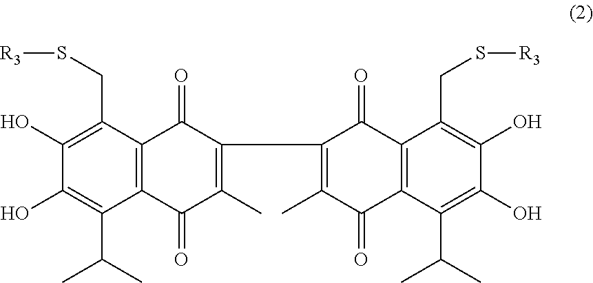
C1(O)=C(C(C)C)C2=C(C(CS[R3])=C1O)C(=O)C(C1=C(C)C(=O)C3=C(C1=O)C(CS[R3])=C(O)C(O)=C3C(C)C)=C(C)C2=O
